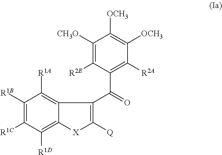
C1([R1C])=C([R1B])C([R1A])=C2C(=C1[R1D])[X]C([Q])=C2C(=O)C1=C([R2A])C([OCH3])=C([OCH3])C([CH3O])=C1[R2E]
